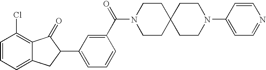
C1=CC=C2C(=C1Cl)C(=O)C(C1=CC=CC(C(=O)N3CCC4(CC3)CCN(C3=CC=NC=C3)CC4)=C1)C2
